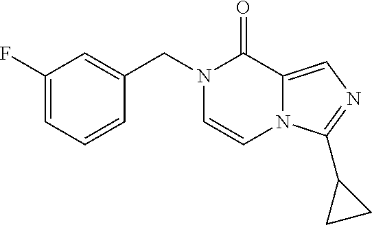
C1(F)=CC=CC(CN2C=CN3C(=CN=C3C3CC3)C2=O)=C1
